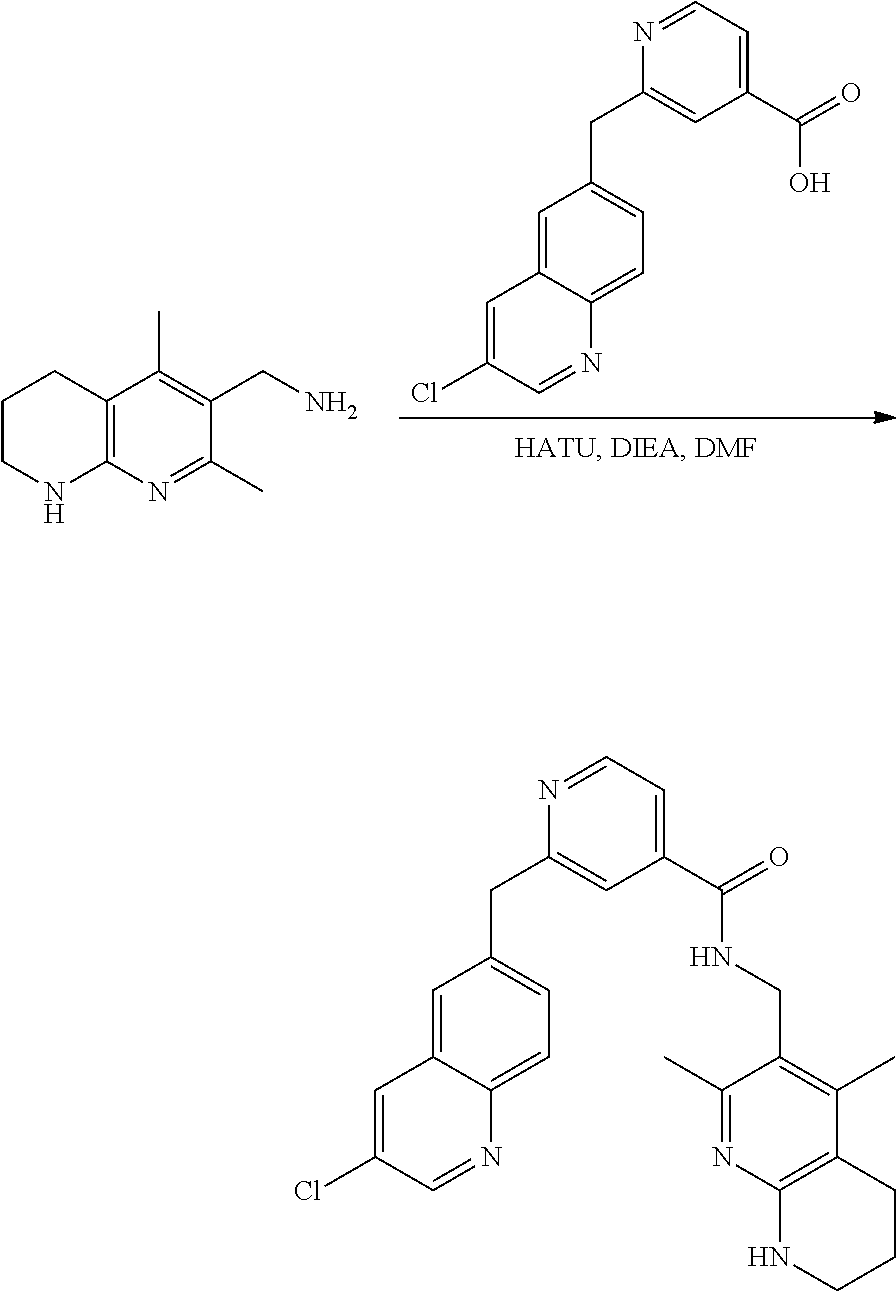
C1=C2C(=CC=C1CC1=CC(C(=O)O)=CC=N1)N=CC(Cl)=C2.C12=C(N=C(C)C(CN)=C1C)NCCC2.C1=C2C(=CC=C1CC1=CC(C(=O)NCC3=C(C)C4=C(N=C3C)NCCC4)=CC=N1)N=CC(Cl)=C2
